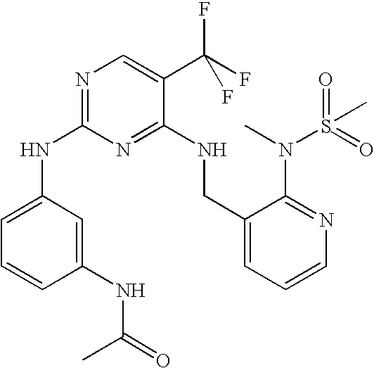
C1(NC2=NC=C(C(F)(F)F)C(NCC3=CC=CN=C3N(S(C)(=O)=O)C)=N2)=CC=CC(NC(C)=O)=C1
